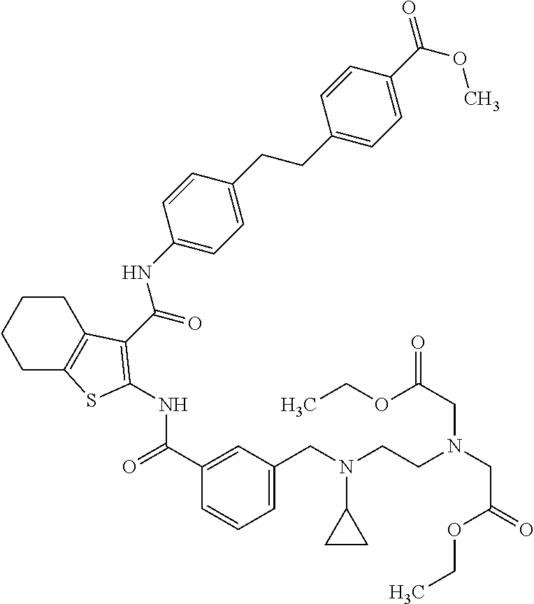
C1(C(=O)NC2=C(C(NC3=CC=C(CCC4=CC=C(C(OC)=O)C=C4)C=C3)=O)C3=C(CCCC3)S2)=CC(CN(C2CC2)CCN(CC(=O)OCC)CC(=O)OCC)=CC=C1
